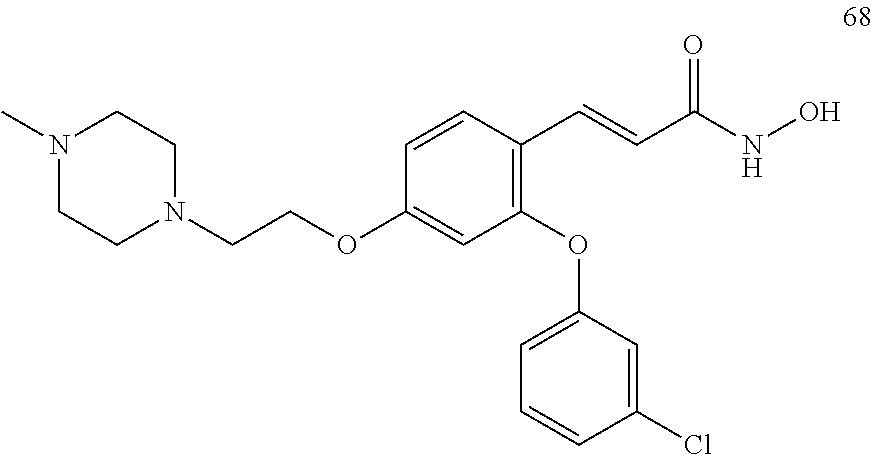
C1(OC2=CC=CC(Cl)=C2)=C(C=CC(NO)=O)C=CC(OCCN2CCN(C)CC2)=C1
